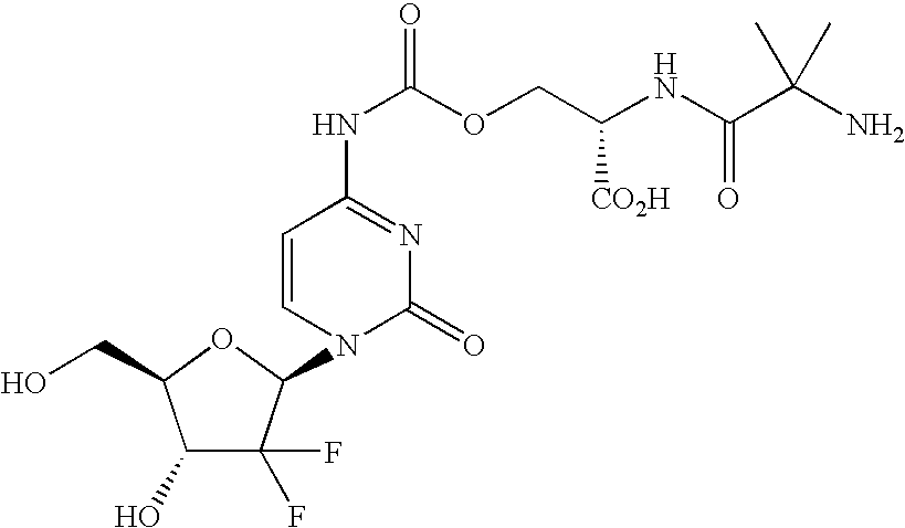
C1(O)C(F)(F)C(N2C(=O)N=C(NC(OCC(NC(C(N)(C)C)=O)[CO2H])=O)C=C2)OC1CO
